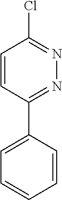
C1=CC(C2=CC=CC=C2)=NN=C1Cl
